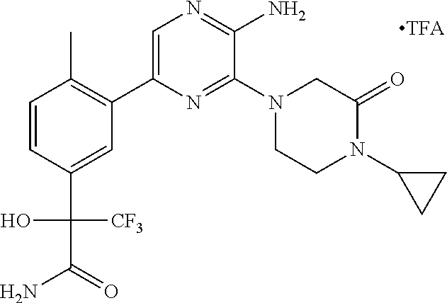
C1(N)=NC=C(C2=C(C)C=CC(C(O)([CF3])C(N)=O)=C2)N=C1N1CCN(C2CC2)C(=O)C1
